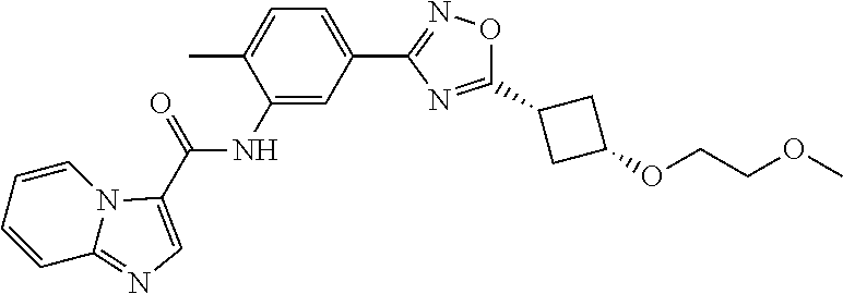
C1(NC(=O)C2=CN=C3C=CC=CN32)=CC(C2=NOC(C3CC(OCCOC)C3)=N2)=CC=C1C
